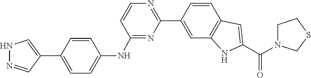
C1=CC2=C(NC(C(=O)N3CCSC3)=C2)C=C1C1=NC=CC(NC2=CC=C(C3=CNN=C3)C=C2)=N1
